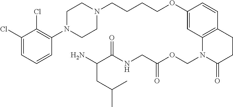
C1=C(Cl)C(Cl)=C(N2CCN(CCCCOC3=CC4=C(C=C3)CCC(=O)N4COC(CNC(C(N)CC(C)C)=O)=O)CC2)C=C1
